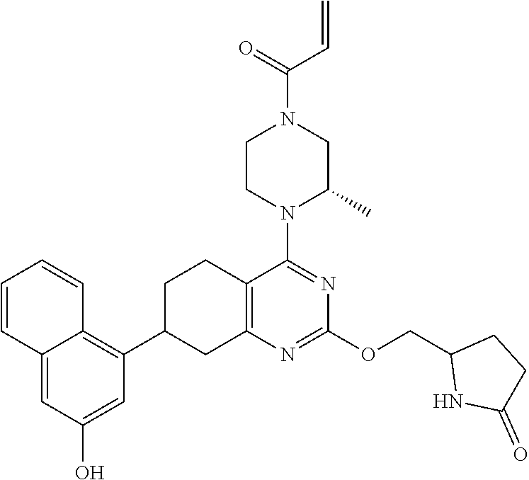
C1=C(O)C=C2C(=C1C1CC3=C(CC1)C(N1C(C)CN(C(=O)C=C)CC1)=NC(OCC1NC(=O)CC1)=N3)C=CC=C2
